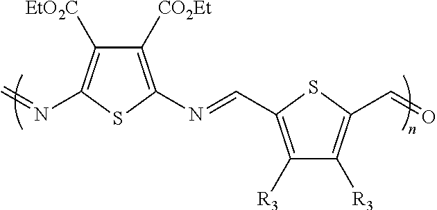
C1([CO2Et])=C(N=CC2=C([R3])C([R3])=C(C=O)S2)SC(N=C)=C1[EtO2C]
